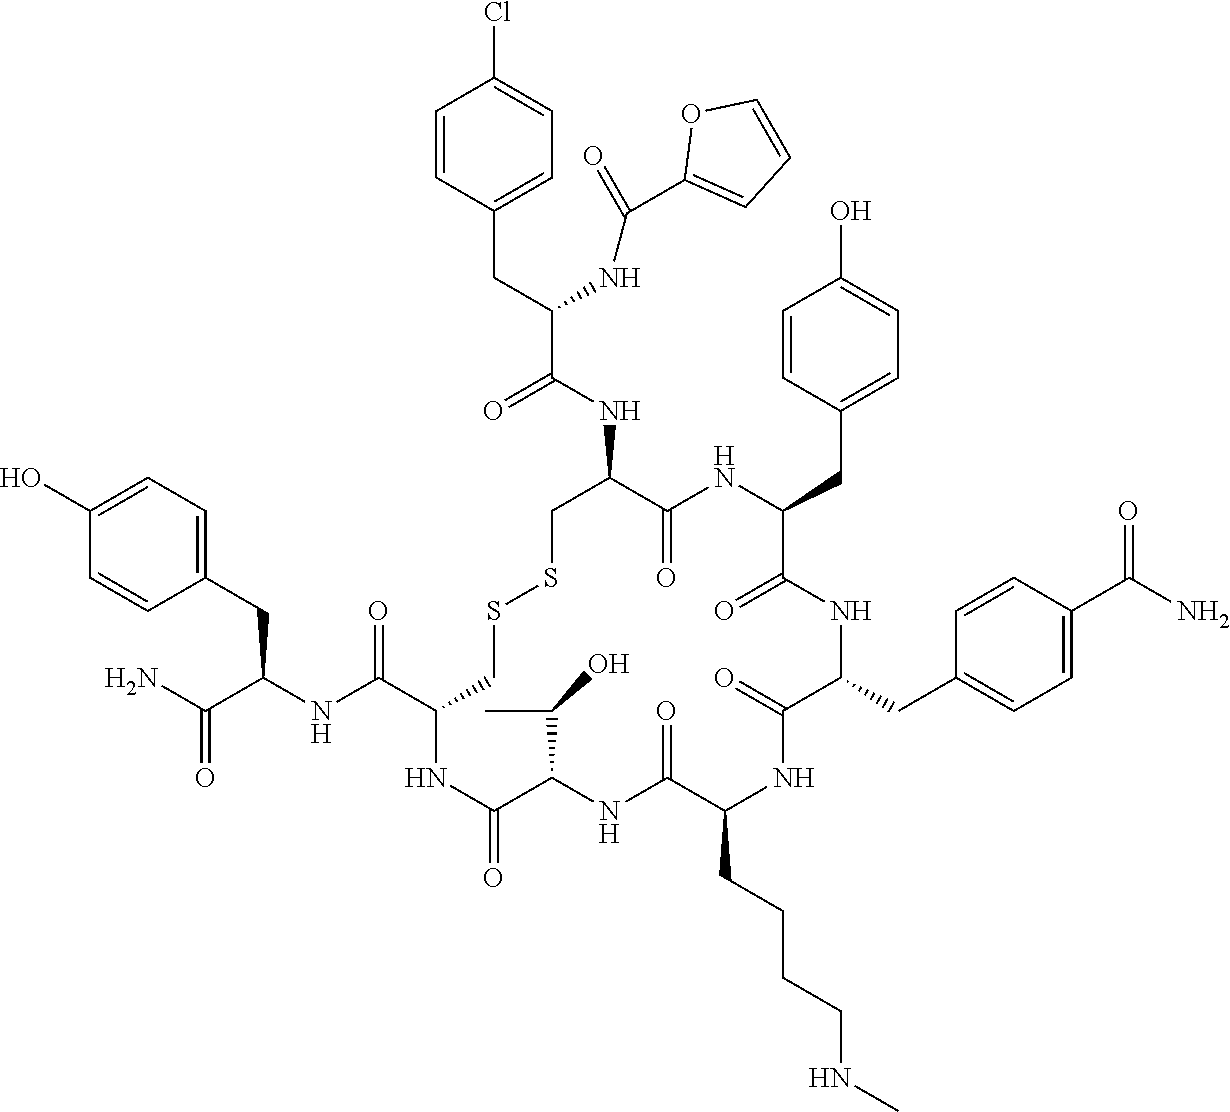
C1=C(O)C=CC(CC(NC(C2CSSCC(NC(C(CC3=CC=C(Cl)C=C3)NC(C3=CC=CO3)=O)=O)C(=O)NC(CC3=CC=C(O)C=C3)C(=O)NC(CC3=CC=C(C(N)=O)C=C3)C(=O)NC(CCCCNC)C(=O)NC(C(C)O)C(=O)N2)=O)C(N)=O)=C1
